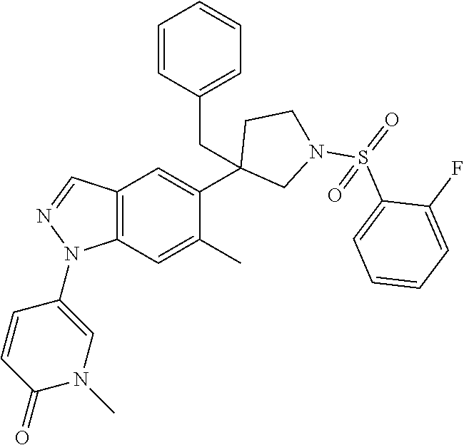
C1(C2=CC3=C(C=C2C)N(C2=CN(C)C(=O)C=C2)N=C3)(CC2=CC=CC=C2)CN(S(=O)(C2=CC=CC=C2F)=O)CC1
